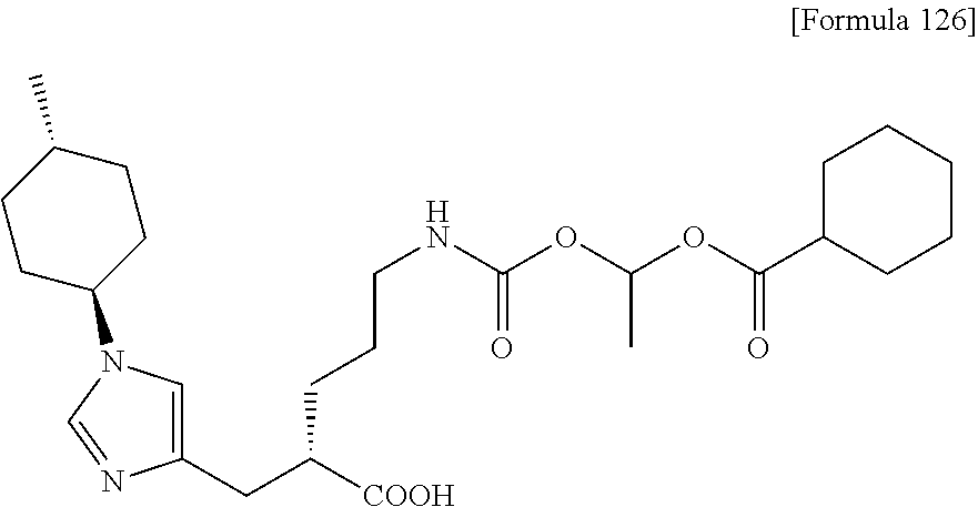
C(CNC(OC(OC(C1CCCCC1)=O)C)=O)CC(CC1=CN(C2CCC(C)CC2)C=N1)[COOH]
